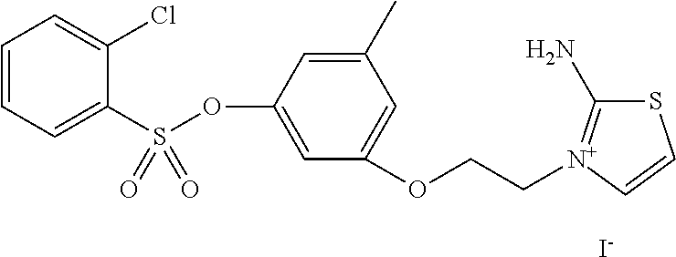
C1=CC=C(S(OC2=CC(OCC[N+]3=C(N)SC=C3)=CC(C)=C2)(=O)=O)C(Cl)=C1.[I-]
